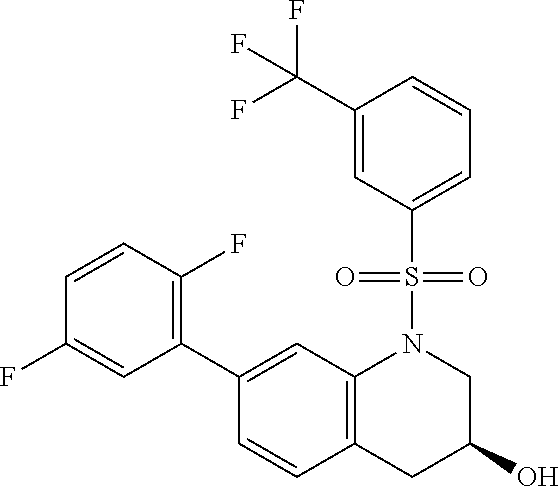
C1(C2=CC3=C(C=C2)CC(O)CN3S(C2=CC=CC(C(F)(F)F)=C2)(=O)=O)=C(F)C=CC(F)=C1
